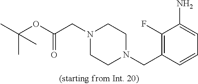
C1(F)=C(CN2CCN(CC(OC(C)(C)C)=O)CC2)C=CC=C1N
